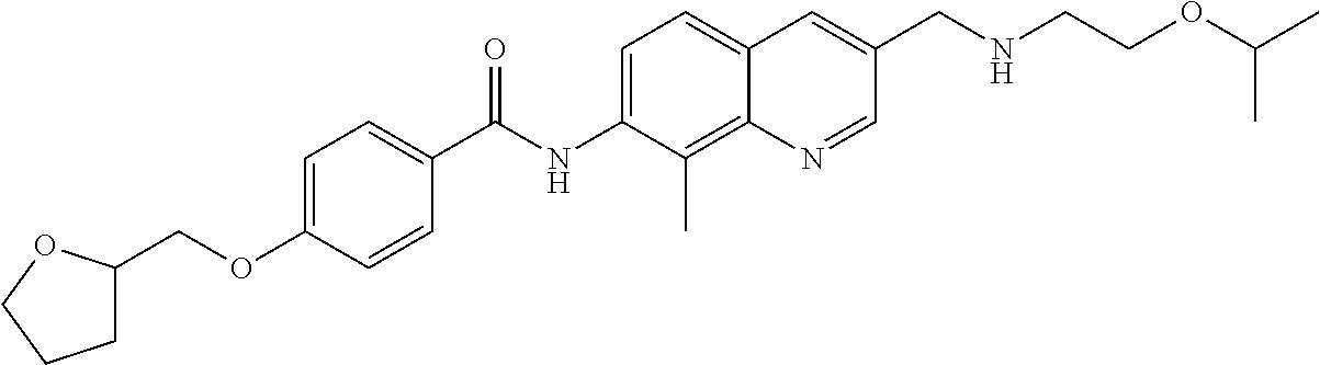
C1=C(OCC2CCCO2)C=CC(C(NC2=CC=C3C(=C2C)N=CC(CNCCOC(C)C)=C3)=O)=C1
